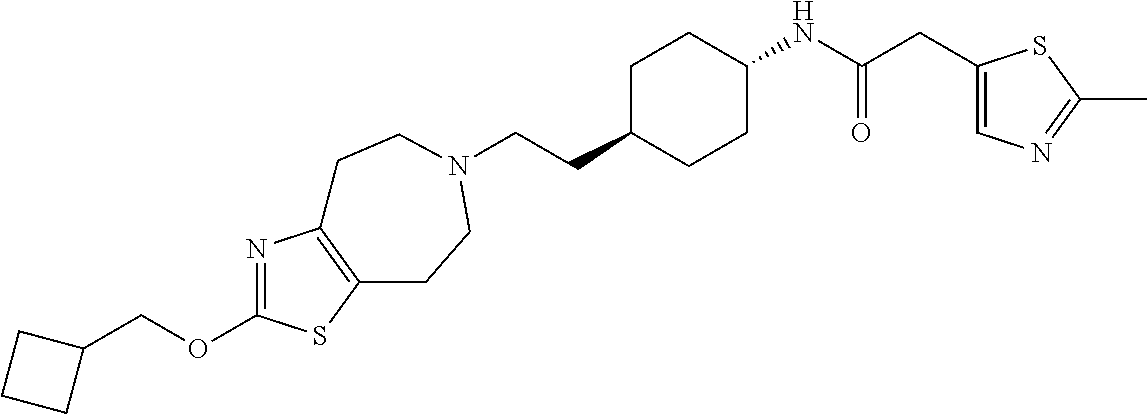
C(CC1CCC(NC(CC2=CN=C(C)S2)=O)CC1)N1CCC2=C(N=C(OCC3CCC3)S2)CC1
